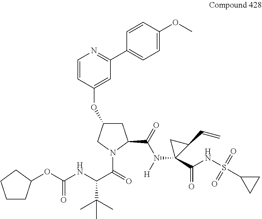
C1CC(OC(NC(C(=O)N2C(C(=O)N([H])C3(C(NS(C4CC4)(=O)=O)=O)C(C=C)C3)CC(OC3=CC(C4=CC=C(OC)C=C4)=NC=C3)C2)C(C)(C)C)=O)CC1
